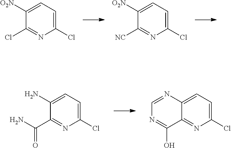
C1([O2N])=CC=C(Cl)N=C1Cl.C1([O2N])=CC=C(Cl)N=C1[NC].C1(N)=CC=C(Cl)N=C1C(N)=O.C12=CC=C(Cl)N=C1C(O)=NC=N2
